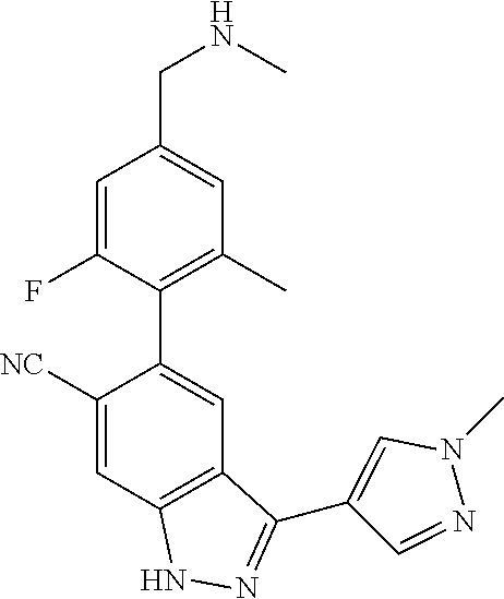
C1=C(F)C(C2=CC3=C(C=C2[NC])NN=C3C2=CN(C)N=C2)=C(C)C=C1CNC
